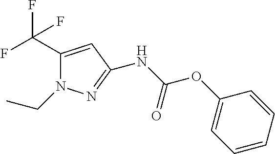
C1=CC=CC(OC(NC2=NN(CC)C(C(F)(F)F)=C2)=O)=C1
